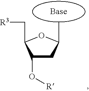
[R3]CC1C(O[R])CC(C)O1
